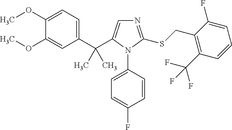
C1(OC)=CC=C(C(C2=CN=C(SCC3=C(C(F)(F)F)C=CC=C3F)N2C2=CC=C(F)C=C2)(C)C)C=C1OC
